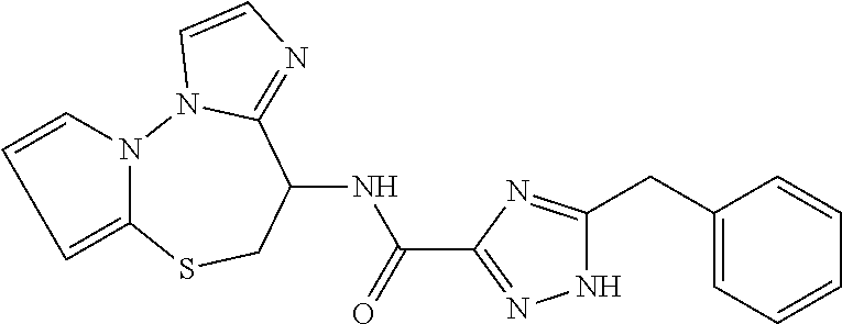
C1=CN2C(=C1)SCC(NC(C1=NNC(CC3=CC=CC=C3)=N1)=O)C1=NC=CN21
